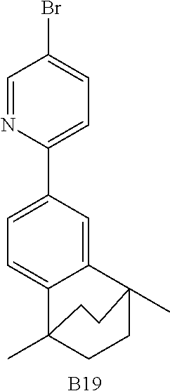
[B19].C1=C2C(=CC=C1C1=CC=C(Br)C=N1)C1(C)CCC2(C)CC1
